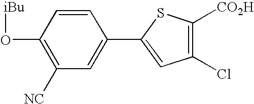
C1(O[iBu])=C([NC])C=C(C2=CC(Cl)=C([CO2H])S2)C=C1
